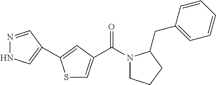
N1=CC(C2=CC(C(=O)N3CCCC3CC3=CC=CC=C3)=CS2)=CN1
